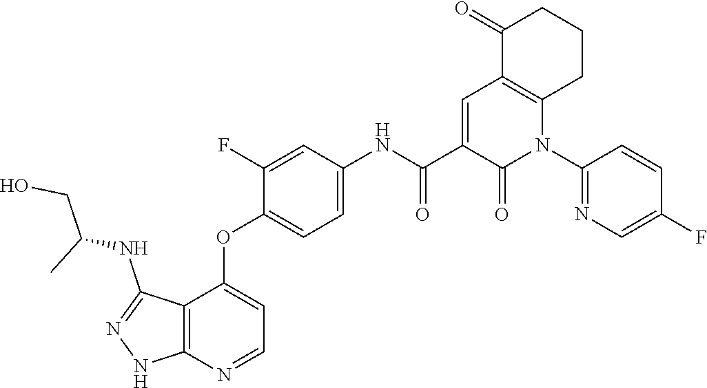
C1(OC2=CC=NC3=C2C(NC(CO)C)=NN3)=CC=C(NC(C2=CC3=C(CCCC3=O)N(C3=NC=C(F)C=C3)C2=O)=O)C=C1F
